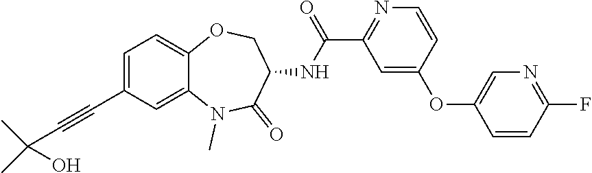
C1=C(C#CC(O)(C)C)C=C2C(=C1)OCC(NC(C1=NC=CC(OC3=CN=C(F)C=C3)=C1)=O)C(=O)N2C
